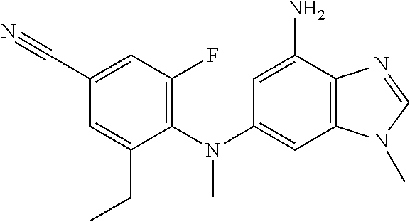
C1(F)=C(N(C2=CC3=C(C(N)=C2)N=CN3C)C)C(CC)=CC(C#N)=C1
